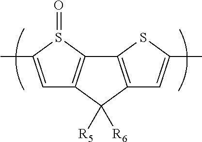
C1=C(C)S(=O)C2=C1C([R5])([R6])C1=C2SC(C)=C1
